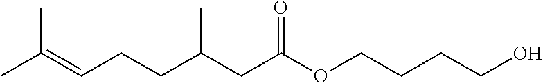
CC(=CCCC(CC(OCCCCO)=O)C)C
